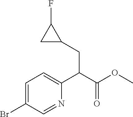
C1=C(Br)C=NC(C(C(OC)=O)CC2CC2F)=C1
